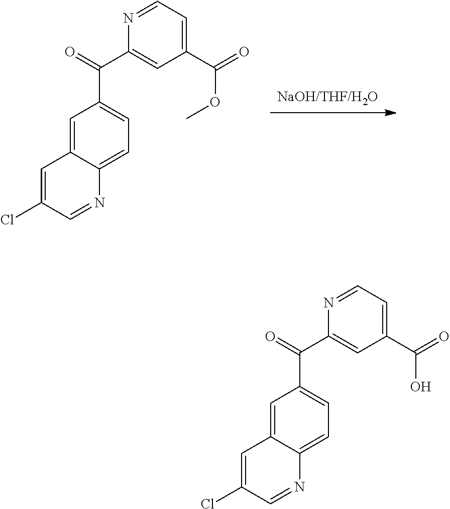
C(C1=CC(C(=O)OC)=CC=N1)(=O)C1=CC=C2C(=C1)C=C(Cl)C=N2.C(C1=CC(C(=O)O)=CC=N1)(C1=CC=C2C(=C1)C=C(Cl)C=N2)=O
